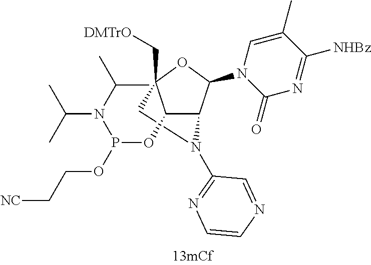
C1C2(C[DMTrO])C(OP(OCC[NC])N(C(C)C)C(C)C)C(C(N3C(=O)N=C([NHBz])C(C)=C3)O2)N1C1=NC=CN=C1
